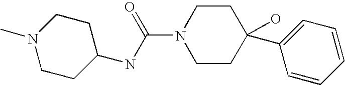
C1CN(C(NC2CCN(C)CC2)=O)CCC1(C1=CC=CC=C1)O
